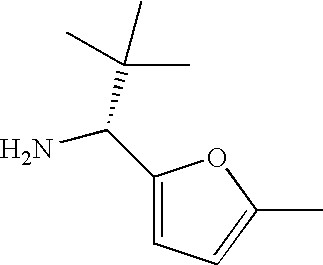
C1(C(C(C)(C)C)N)=CC=C(C)O1
